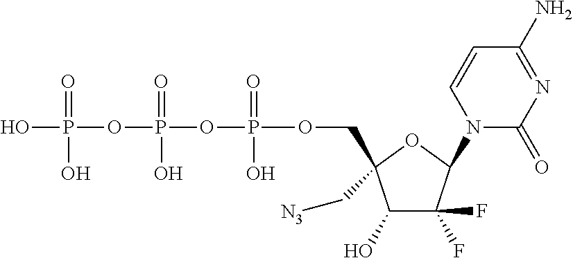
C1(O)C(F)(F)C(N2C(=O)N=C(N)C=C2)OC1(COP(OP(OP(O)(=O)O)(=O)O)(=O)O)C[N3]
